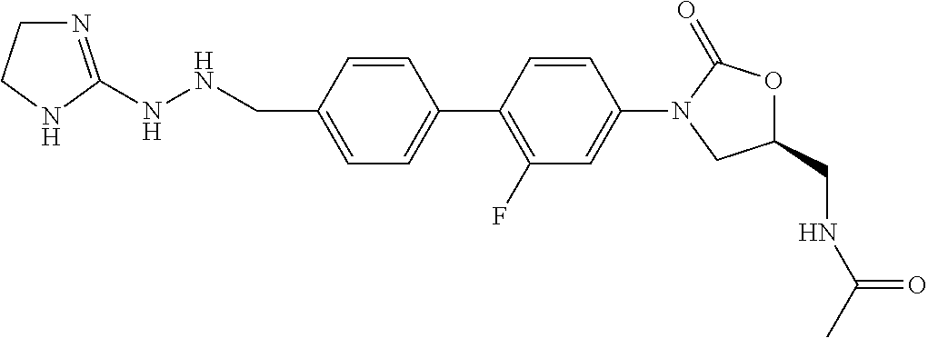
C1(CNC(C)=O)OC(=O)N(C2=CC(F)=C(C3=CC=C(CNNC4=NCCN4)C=C3)C=C2)C1
